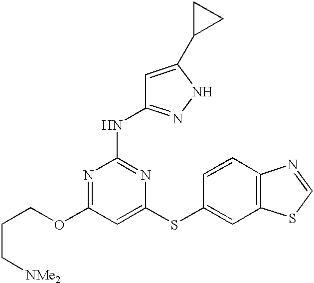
C(OC1=NC(NC2=NNC(C3CC3)=C2)=NC(SC2=CC3=C(C=C2)N=CS3)=C1)CC[NMe2]
